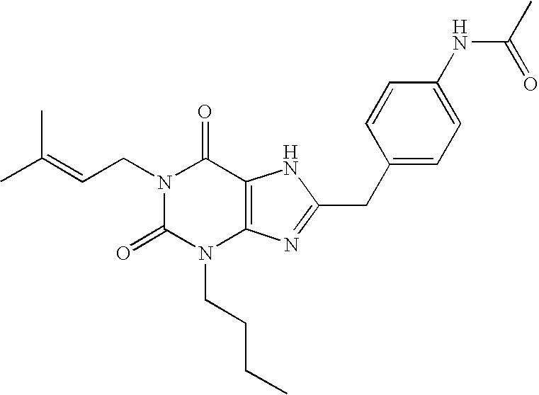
CC(=CCN1C(=O)N(CCCC)C2=C(C1=O)NC(CC1=CC=C(NC(C)=O)C=C1)=N2)C
